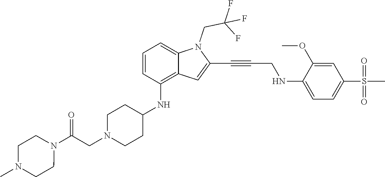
C(C#CC1=CC2=C(NC3CCN(CC(N4CCN(C)CC4)=O)CC3)C=CC=C2N1CC(F)(F)F)NC1=CC=C(S(C)(=O)=O)C=C1OC
